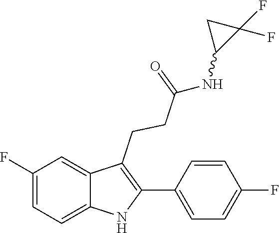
C1=CC(F)=CC=C1C1=C(CCC(=O)NC2C(F)(F)C2)C2=CC(F)=CC=C2N1
